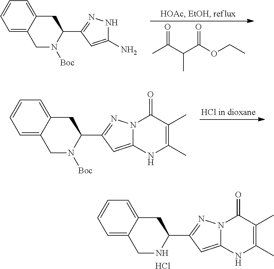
C1=C2C(=CC=C1)CC(C1=NN3C(=C1)NC(C)=C(C)C3=O)NC2.Cl.CC(C(C(OCC)=O)C)=O.C1=C2C(=CC=C1)CC(C1=NNC(N)=C1)N([Boc])C2.C1=C2C(=CC=C1)CC(C1=NN3C(=C1)NC(C)=C(C)C3=O)N([Boc])C2
